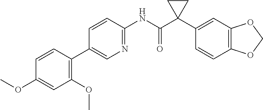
C1=CC(NC(C2(C3=CC4=C(C=C3)OCO4)CC2)=O)=NC=C1C1=C(OC)C=C(OC)C=C1
